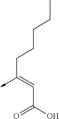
C(C(O)=O)=C(CCCCC)->C
